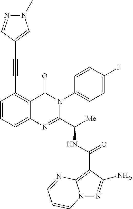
C1(C#CC2=CN(C)N=C2)=C2C(=CC=C1)N=C(C([Me])NC(C1=C3N(N=C1[NH2])C=CC=N3)=O)N(C1=CC=C(F)C=C1)C2=O
